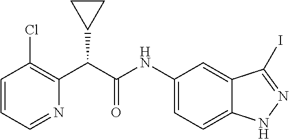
C1=CC=NC(C(C(NC2=CC=C3C(=C2)C(I)=NN3)=O)C2CC2)=C1Cl
